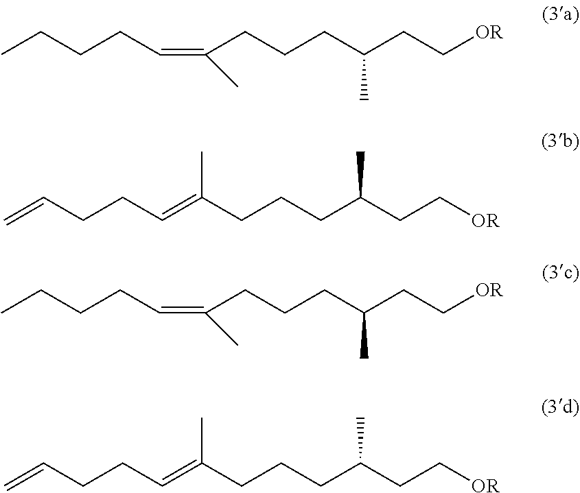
CCCCC=C(CCCC(CC[OR])C)C.C=CCCC=C(CCCC(CC[OR])C)C.CCCCC=C(CCCC(CC[OR])C)C.C=CCCC=C(CCCC(CC[OR])C)C
